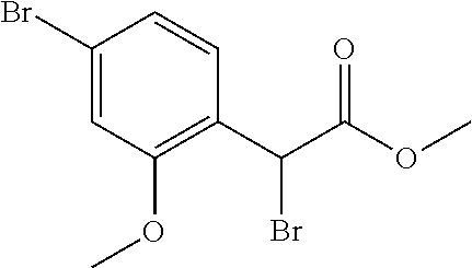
C1(Br)=CC(OC)=C(C(Br)C(=O)OC)C=C1
